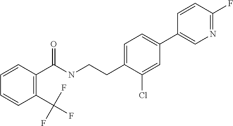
C1=C(C2=CC=C(CCNC(C3=C(C(F)(F)F)C=CC=C3)=O)C(Cl)=C2)C=CC(F)=N1
